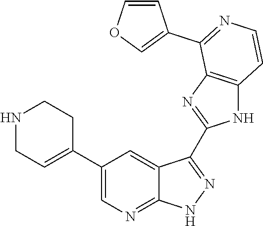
N1CC=C(C2=CN=C3C(=C2)C(C2=NC4=C(N2)C=CN=C4C2=COC=C2)=N[N H]3)CC1
